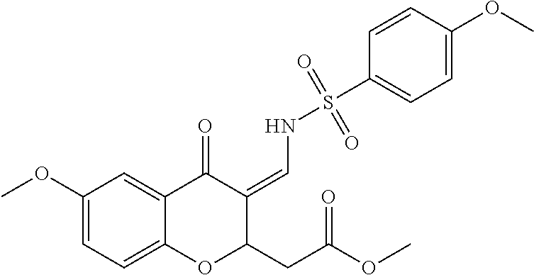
C1=C(OC)C=C2C(=C1)OC(CC(OC)=O)C(=CNS(C1=CC=C(OC)C=C1)(=O)=O)C2=O
